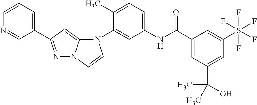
N1=C(C2=CC=CN=C2)C=C2N1C=CN2C1=CC(NC(C2=CC(C(O)(C)C)=CC(S(F)(F)(F)(F)F)=C2)=O)=CC=C1C
